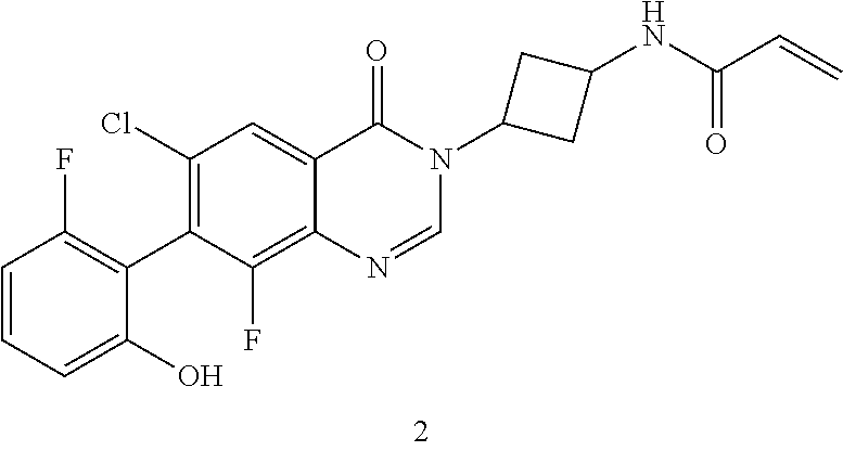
C1=CC=C(O)C(C2=C(Cl)C=C3C(=C2F)N=CN(C2CC(NC(=O)C=C)C2)C3=O)=C1F
